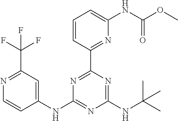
C1(NC2=NC(NC(C)(C)C)=NC(C3=NC(NC(OC)=O)=CC=C3)=N2)=CC(C(F)(F)F)=NC=C1
